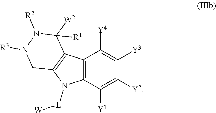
C12=C(C([Y1])=C([Y2])C([Y3])=C1[Y4])N([L][W1])C1=C2C([W2])([R1])N([R2])N([R3])C1
